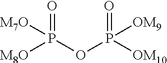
P(=O)([M8O])([M7O])OP(=O)([OM9])[OM10]
